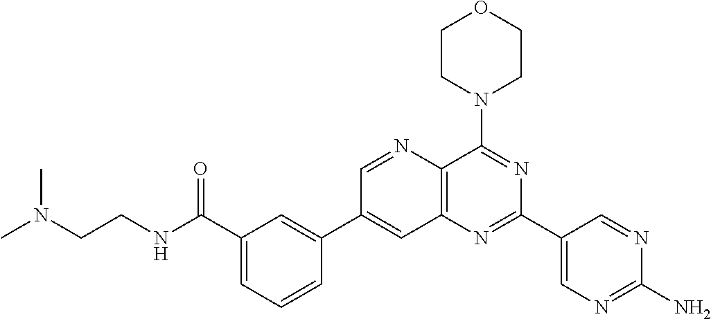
C1=CC(C2=CC3=C(C(N4CCOCC4)=NC(C4=CN=C(N)N=C4)=N3)N=C2)=CC(C(NCCN(C)C)=O)=C1
